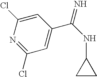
N1=C(Cl)C=C(C(NC2CC2)=N)C=C1Cl
